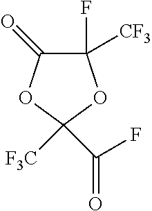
C1(=O)C(F)([CF3])OC([F3C])(C(=O)F)O1
